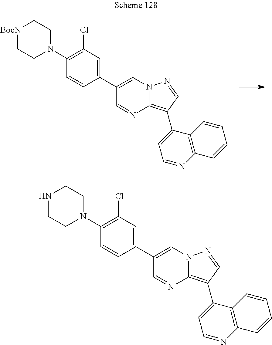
[BocN]1CCN(C2=C(Cl)C=C(C3=CN4C(=C(C5=CC=NC6=C5C=CC=C6)C=N4)N=C3)C=C2)CC1.N1CCN(C2=C(Cl)C=C(C3=CN4C(=C(C5=CC=NC6=C5C=CC=C6)C=N4)N=C3)C=C2)CC1
